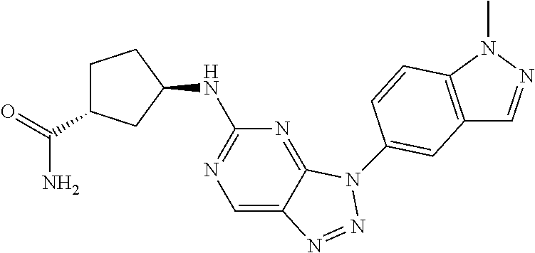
C1=C2C(=NC(NC3CCC(C(=O)N)C3)=N1)N(C1=CC3=C(N(C)N=C3)C=C1)N=N2
